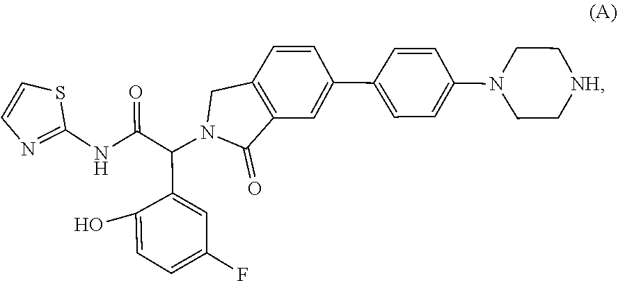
N1(C(C2=CC(F)=CC=C2O)C(NC2=NC=CS2)=O)CC2=C(C=C(C3=CC=C(N4CC[NH]CC4)C=C3)C=C2)C1=O
